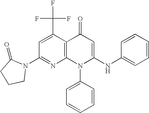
C1(N2CCCC2=O)=NC2=C(C(C(F)(F)F)=C1)C(=O)C=C(NC1=CC=CC=C1)N2C1=CC=CC=C1
